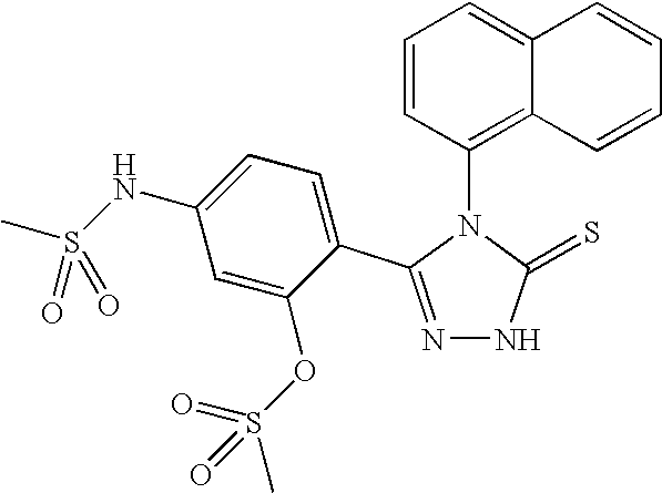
N1=C(C2=CC=C(NS(C)(=O)=O)C=C2OS(=O)(C)=O)N(C2=C3C(=CC=C2)C=CC=C3)C(=S)N1
